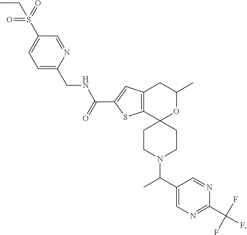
CCS(C1=CC=C(CNC(=O)C2=CC3=C(S2)C2(OC(C)C3)CCN(C(C)C3=CN=C(C(F)(F)F)N=C3)CC2)N=C1)(=O)=O
